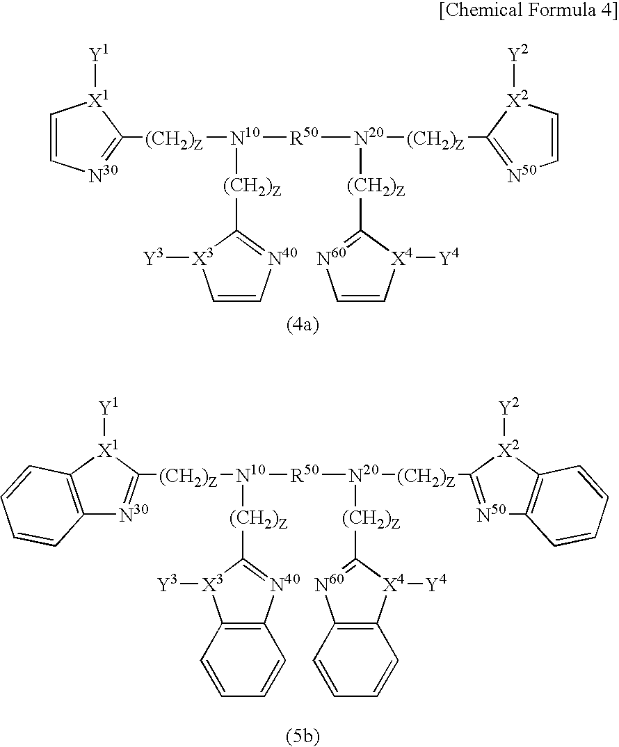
C1=C[N30]=C([(CH2)Z][N10]([R50][N20]([(CH2)Z]C2=[N50]C=C[X2]2[Y2])[(CH2)Z]C2=[N60]C=C[X4]2[Y4])[(CH2)Z]C2=[N40]C=C[X3]2[Y3])[X1]1[Y1].[(CH2)Z]([N10]([R50][N20]([(CH2)Z]C1=[N50]C2=C([X2]1[Y2])C=CC=C2)[(CH2)Z]C1=[N60]C2=C([X4]1[Y4])C=CC=C2)[(CH2)Z]C1=[N40]C2=C([X3]1[Y3])C=CC=C2)C1=[N30]C2=C([X1]1[Y1])C=CC=C2
